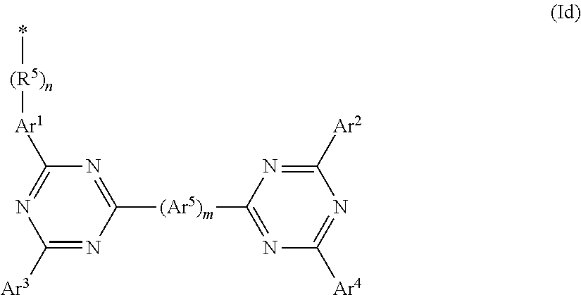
C1([Ar1][(R5)n]*)=NC([Ar3])=NC([(Ar5)m]C2=NC([Ar4])=NC([Ar2])=N2)=N1
